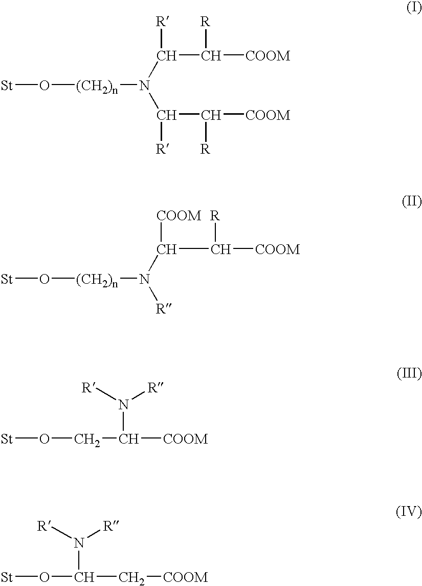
[St]O[(CH2)n]N(C(C([COOM])[R])[R])C(C([COOM])[R])[R].[St]O[(CH2)n]N([R])C(C([COOM])[R])[COOM].[St]OCC([COOM])N([R])[R].[St]OC(C[COOM])N([R])[R]
